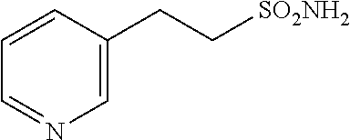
C1=CC=NC=C1CC[SO2NH2]
